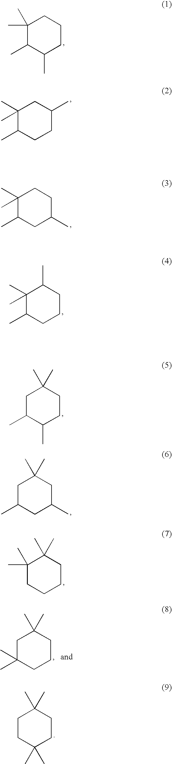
C1(C)(C)C(C)C(C)CCC1.C1(C)(C)C(C)CCC(C)C1.C1(C)(C)C(C)CC(C)CC1.C1(C)(C)C(C)CCCC1C.C1C(C)C(C)CCC1(C)C.C1C(C)CC(C)CC1(C)C.C1(C)(C)CCCCC1(C)C.C1C(C)(C)CCCC1(C)C.C1CC(C)(C)CCC1(C)C
